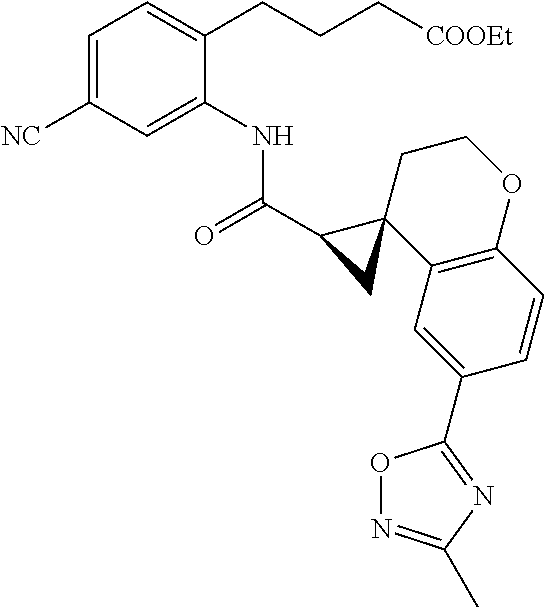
C1=C([NC])C=C(NC(=O)C2C3(C4=C(C=CC(C5=NC(C)=NO5)=C4)OCC3)C2)C(CCC[COOEt])=C1
